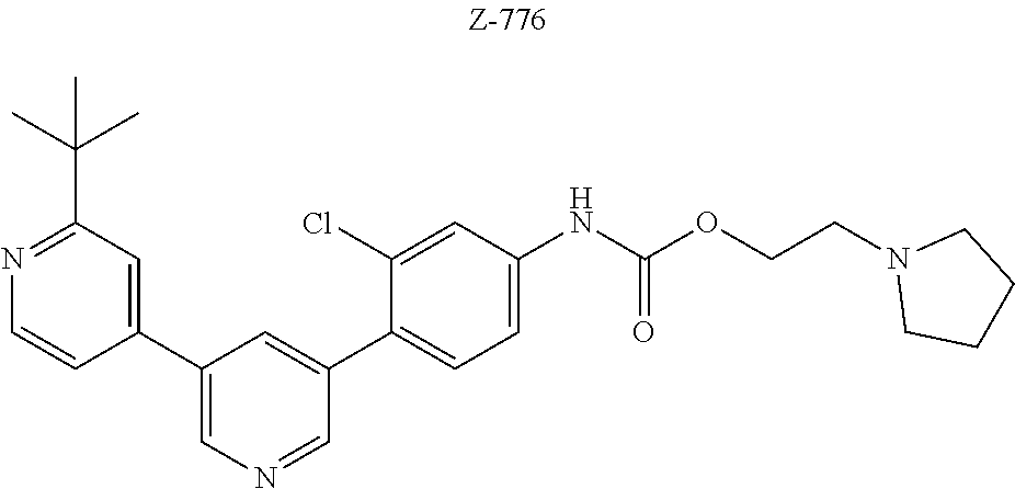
C1(C2=CN=CC(C3=CC=C(NC(OCCN4CCCC4)=O)C=C3Cl)=C2)=CC(C(C)(C)C)=NC=C1
